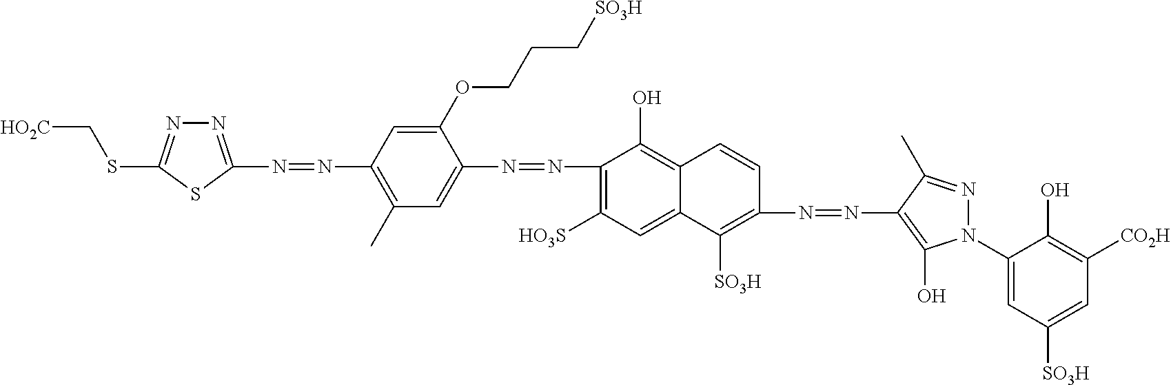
N1=C(N=NC2=C(C)C=C(N=NC3=C([HO3S])C=C4C(=C3O)C=CC(N=NC3=C(O)N(C5=CC([SO3H])=CC([CO2H])=C5O)N=C3C)=C4[SO3H])C(OCCC[SO3H])=C2)SC(SC[HO2C])=N1
